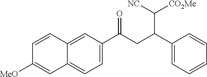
C1=C(C(CC(C2=CC=CC=C2)C([CO2Me])[NC])=O)C=C2C(=C1)C=C([MeO])C=C2
